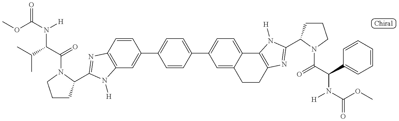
O=C(OC)N(C(C(C)C)C(=O)N1C(C2=NC3=C(C=C(C4=CC=C(C5=CC=C6C(=C5)CCC5=C6N([H])C(C6CCCN6C(C(C6=CC=CC=C6)N(C(OC)=O)[H])=O)=N5)C=C4)C=C3)N2[H])CCC1)[H]
